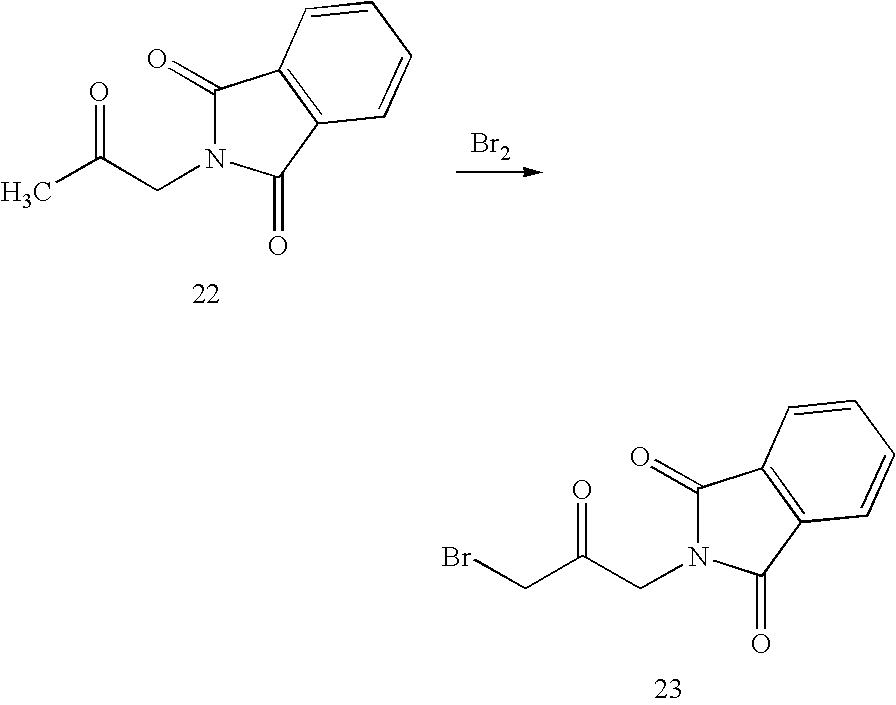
C(C(CN1C(=O)C2=C(C1=O)C=CC=C2)=O)Br.[Br2].CC(CN1C(=O)C2=C(C1=O)C=CC=C2)=O
